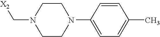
[X2]CN1CCN(C2=CC=C(C)C=C2)CC1
